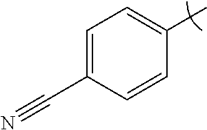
C1=C(C#N)C=CC(C)=C1
